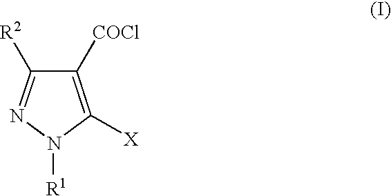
C1([COCl])=C([X])N([R1])N=C1[R2]
